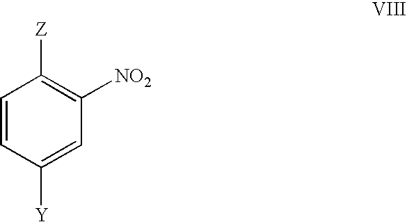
C1=CC([Y])=CC([NO2])=C1[Z]
